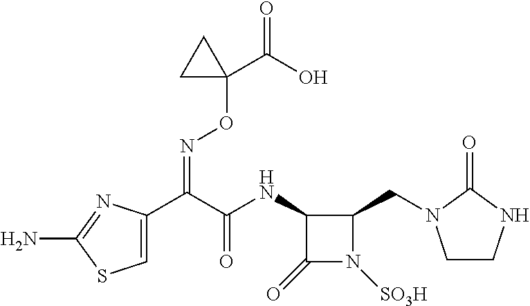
C1=C(C(C(NC2C(=O)N([SO3H])C2CN2CCNC2=O)=O)=NOC2(C(=O)O)CC2)N=C(N)S1
